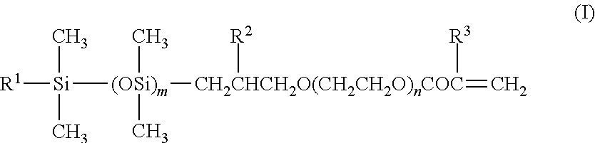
[R1][Si]([(OSi)m](C)(C)[CH2CHCH2O(CH2CH2O)nCOC](=C)([R2])[R3])(C)C
